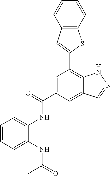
C1=C(C(=O)NC2=CC=CC=C2NC(=O)C)C=C2C(=C1C1=CC3=C(S1)C=CC=C3)NN=C2
